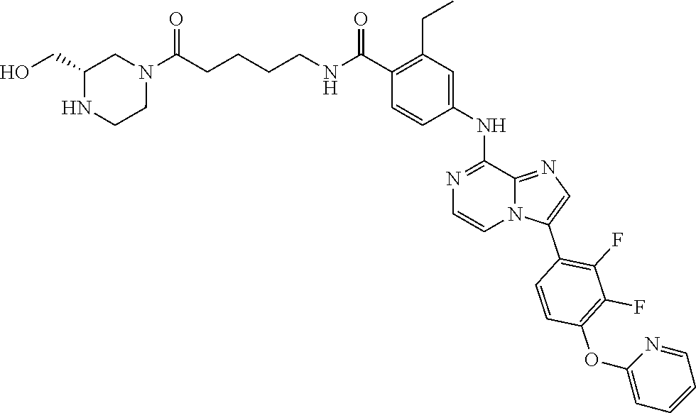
N1=C(NC2=CC(CC)=C(C(=O)NCCCCC(N3CC(CO)NCC3)=O)C=C2)C2=NC=C(C3=C(F)C(F)=C(OC4=CC=CC=N4)C=C3)N2C=C1
